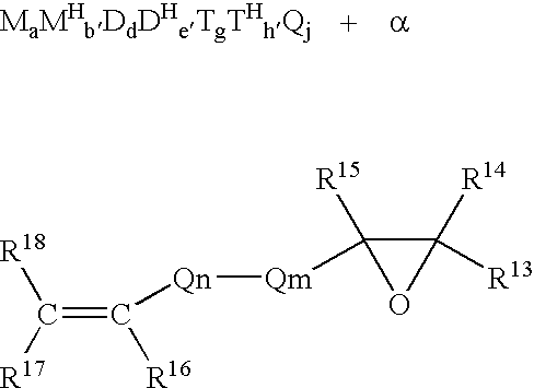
C(=C([Qn][Qm]C1([R15])C([R13])([R14])O1)[R16])([R18])[R17]
